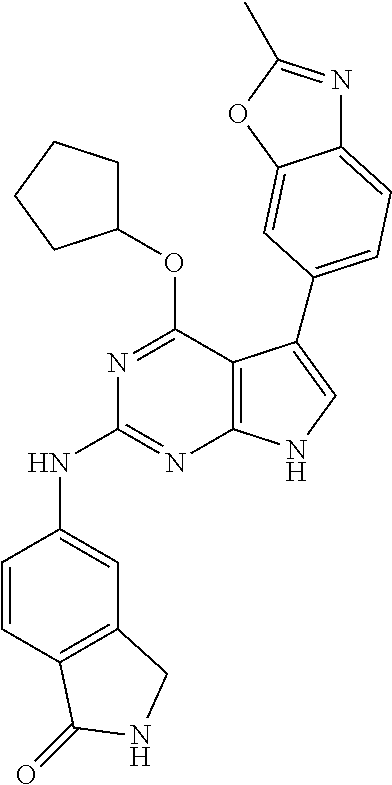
C1=CC2=C(C=C1NC1=NC3=C(C(OC4CCCC4)=N1)C(C1=CC=C4N=C(C)OC4=C1)=CN3)CNC2=O
